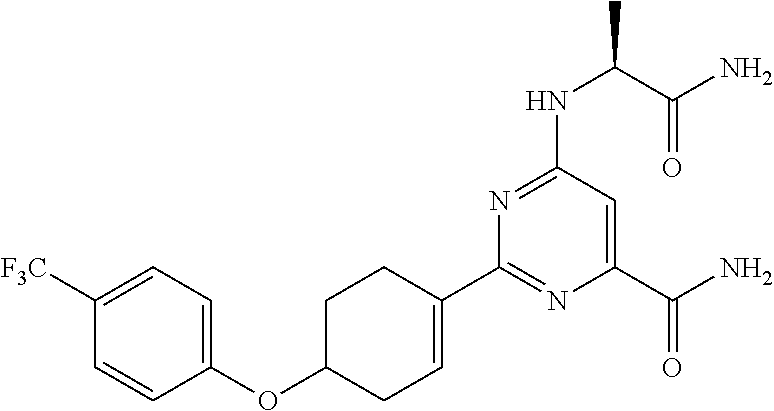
C1(C2=CCC(OC3=CC=C([F3C])C=C3)CC2)=NC(C(N)=O)=CC(NC(C)C(N)=O)=N1
